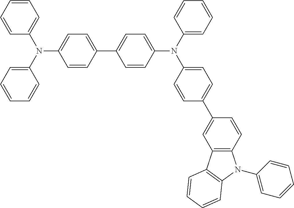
C1=CC=CC(N(C2=CC=C(C3=CC=C(N(C4=CC=C(C5=CC6=C(C=C5)N(C5=CC=CC=C5)C5=C6C=CC=C5)C=C4)C4=CC=CC=C4)C=C3)C=C2)C2=CC=CC=C2)=C1
